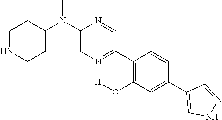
C1NCCC(N(C2=CN=C(C3=C(O[H])C=C(C4=CNN=C4)C=C3)C=N2)C)C1
